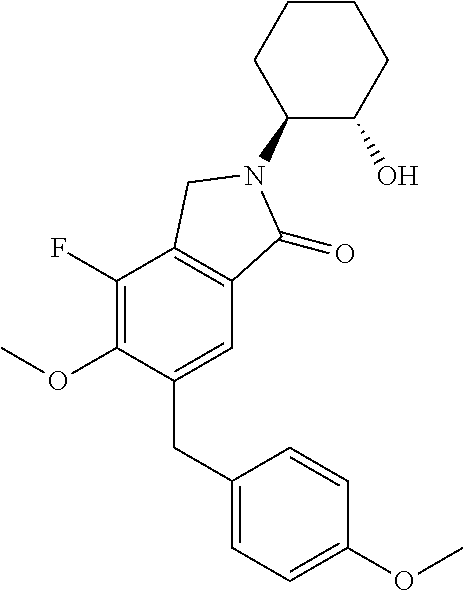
C1(N2C(=O)C3=C(C(F)=C(OC)C(CC4=CC=C(OC)C=C4)=C3)C2)C(O)CCCC1
